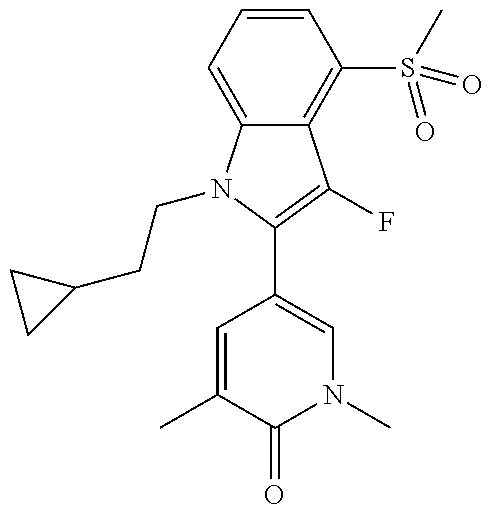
C12=C(S(C)(=O)=O)C=CC=C1N(CCC1CC1)C(C1=CN(C)C(=O)C(C)=C1)=C2F
